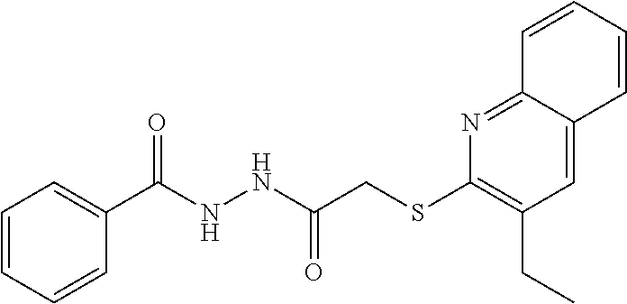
C1=CC=C(C(NNC(CSC2=C(CC)C=C3C(=N2)C=CC=C3)=O)=O)C=C1
